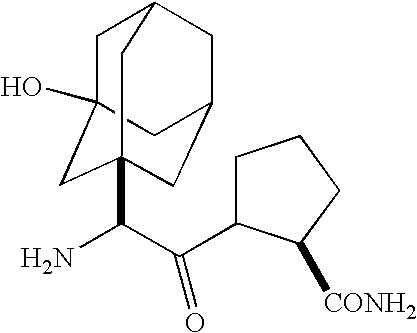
C1C2(O)CC3(C(N)C(C4CCCC4[CONH2])=O)CC(CC1C3)C2
